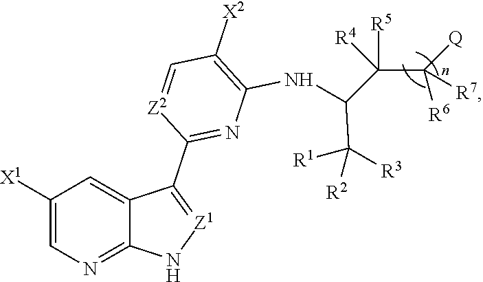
C1([X1])=CN=C2C(=C1)C(C1=NC(NC(C(C([Q])([R6])[R7])([R5])[R4])C([R1])([R2])[R3])=C([X2])C=[Z2]1)=[Z1]N2
